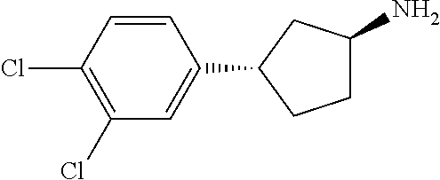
C1=CC(Cl)=C(Cl)C=C1C1CCC(N)C1
